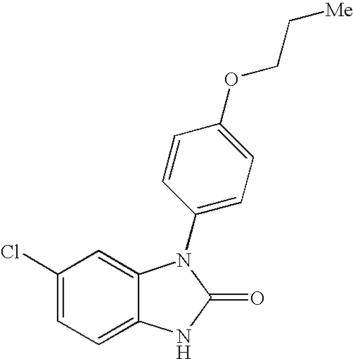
C1(Cl)=CC=C2C(=C1)N(C1=CC=C(OCC[Me])C=C1)C(=O)N2
